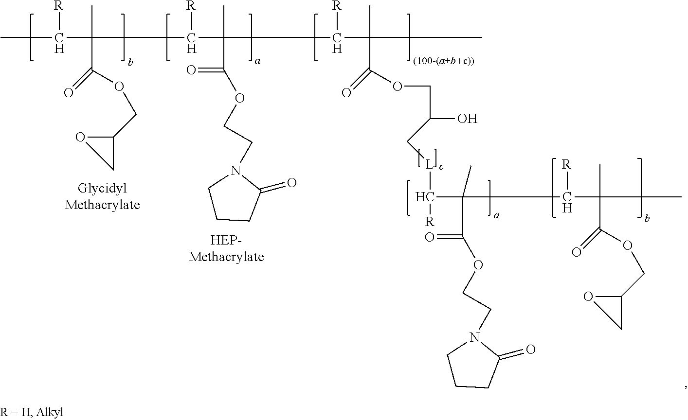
CC([R])C(C)(C([R])C(C)(C(=O)OCCN1CCCC1=O)C([R])C(C)(C(OCC(O)C[L]C([R])C(C(=O)OCCN1CCCC1=O)(C)C([R])C(C)(C(OCC1OC1)=O)C)=O)C)C(OCC1OC1)=O
